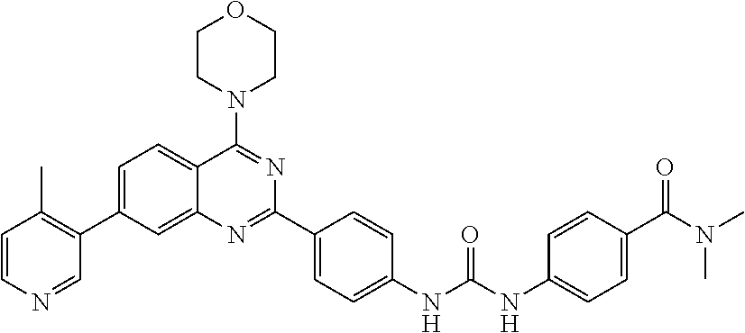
C1=C(C2=C(C)C=CN=C2)C=C2C(=C1)C(N1CCOCC1)=NC(C1=CC=C(NC(NC3=CC=C(C(N(C)C)=O)C=C3)=O)C=C1)=N2
